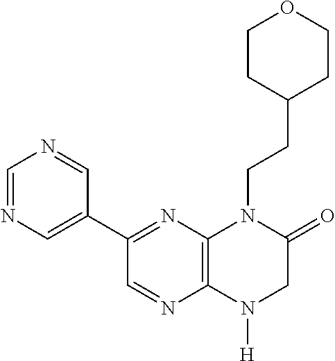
C1=NC2=C(N=C1C1=CN=CN=C1)N(CCC1CCOCC1)C(=O)CN2[H]
